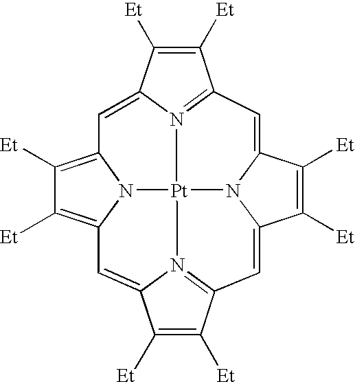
C1([Et])=C([Et])C2=N3C1=CC1=C([Et])C([Et])=C4N1[Pt]31N3=C(C([Et])=C([Et])C3=C4)C=C3C([Et])=C([Et])C(=C2)N13
